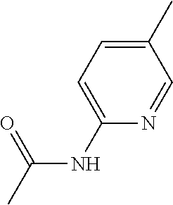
C1(C)=CC=C(NC(C)=O)N=C1
